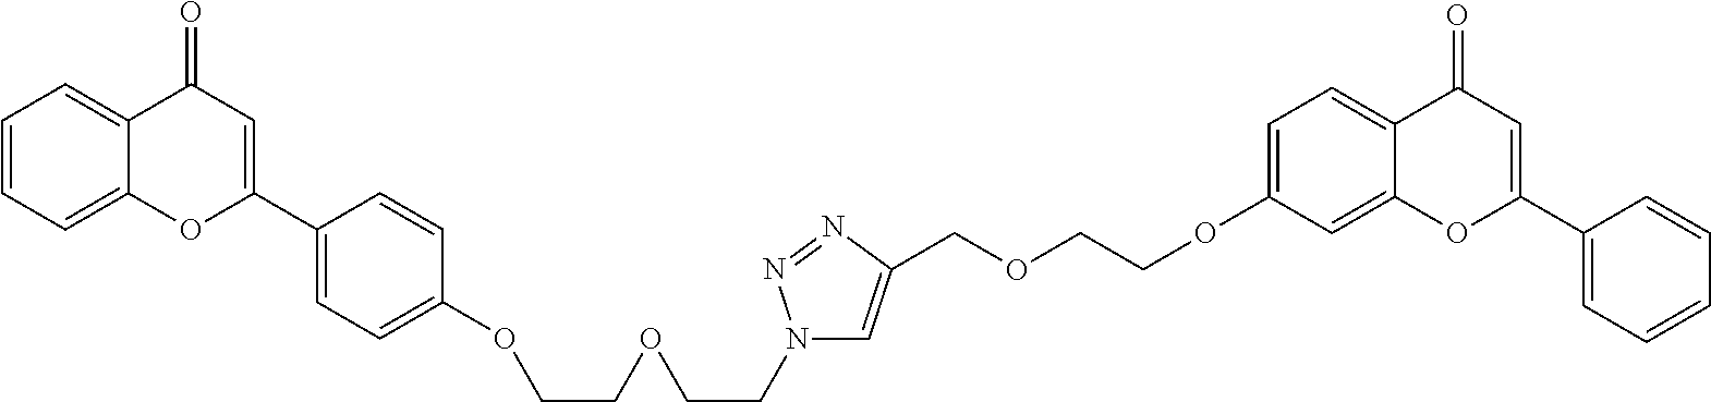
C1(C2=CC(=O)C3=CC=CC=C3O2)=CC=C(OCCOCCN2C=C(COCCOC3=CC=C4C(=C3)OC(C3=CC=CC=C3)=CC4=O)N=N2)C=C1
